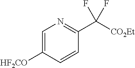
[CO2Et]C(C1=NC=C([HF2CO])C=C1)(F)F
